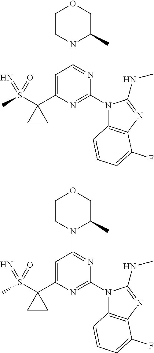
C1=C(C2(S(C)(=O)=N)CC2)N=C(N2C3=C(N=C2NC)C(F)=CC=C3)N=C1N1C(C)COCC1.C1=C(C2(S(C)(=O)=N)CC2)N=C(N2C3=C(N=C2NC)C(F)=CC=C3)N=C1N1C(C)COCC1
